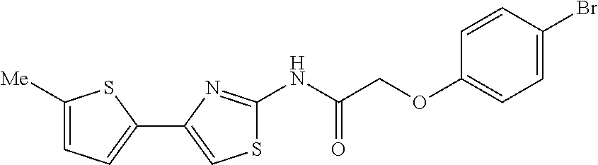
C1([Me])=CC=C(C2=CSC(NC(=O)COC3=CC=C(Br)C=C3)=N2)S1
